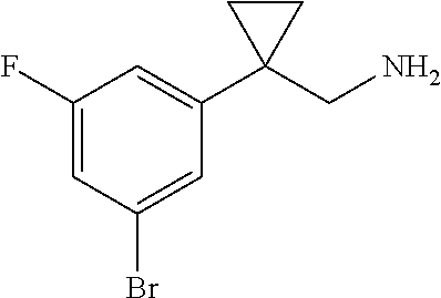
C1(F)=CC(Br)=CC(C2(CN)CC2)=C1
